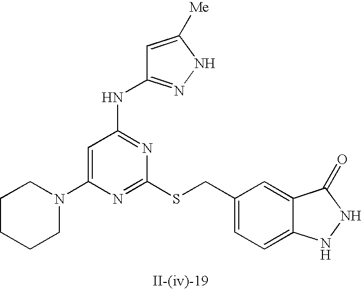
C1=C(N2CCCCC2)N=C(SCC2=CC=C3C(=C2)C(=O)NN3)N=C1NC1=NNC([Me])=C1
